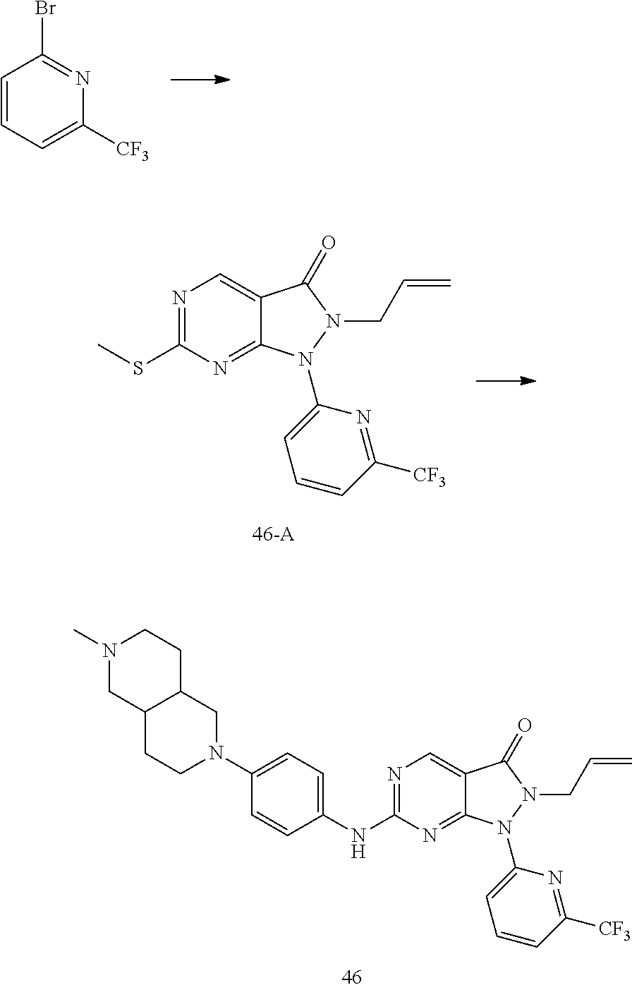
N1=C(NC2=CC=C(N3CC4C(CC3)CN(C)CC4)C=C2)N=C2C(=C1)C(=O)N(CC=C)N2C1=CC=CC([CF3])=N1.C1=CC=C([CF3])N=C1Br.N1=C(SC)N=C2C(=C1)C(=O)N(CC=C)N2C1=CC=CC([CF3])=N1
